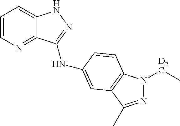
C1=CN=C2C(=C1)NN=C2NC1=CC2=C(N([D2C]C)N=C2C)C=C1
